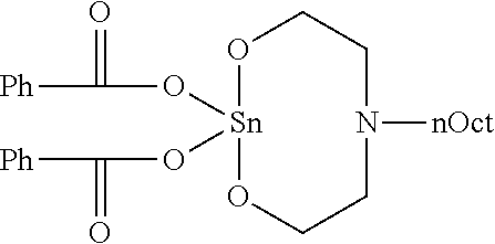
O1[Sn](OC(=O)[Ph])(OC(=O)[Ph])OCCN([nOct])CC1
